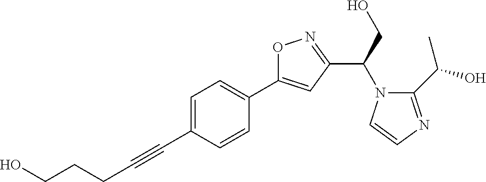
C1=C(C#CCCCO)C=CC(C2=CC(C(N3C(C(O)C)=NC=C3)CO)=NO2)=C1
